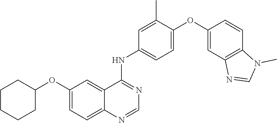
C1=C(OC2=CC3=C(C=C2)N(C)C=N3)C(C)=CC(NC2=NC=NC3=CC=C(OC4CCCCC4)C=C23)=C1
